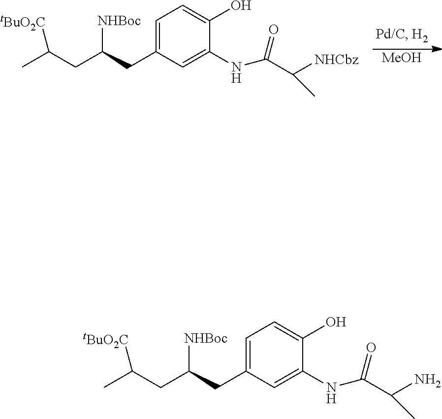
[MeOH].C1=C(CC(CC(C)[tBuO2C])[NHBoc])C=C(NC(C([NHCbz])C)=O)C(O)=C1.C1=C(CC(CC(C)[tBuO2C])[NHBoc])C=C(NC(C(N)C)=O)C(O)=C1
